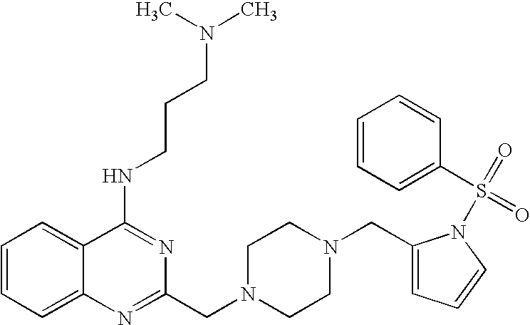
C1=CC=C2C(=C1)C(NCCCN(C)C)=NC(CN1CCN(CC3=CC=CN3S(=O)(C3=CC=CC=C3)=O)CC1)=N2
